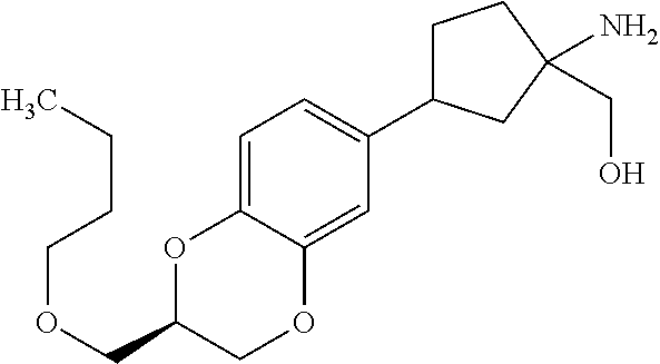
O1C(COCCCC)COC2=CC(C3CCC(N)(CO)C3)=CC=C12
